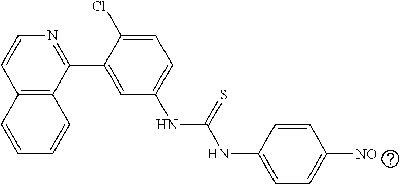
C12=C(C(C3=CC(NC(=S)NC4=CC=C([NO])C=C4)=CC=C3Cl)=NC=C1)C=CC=C2
